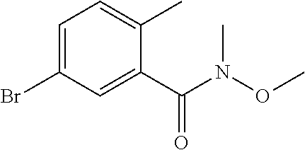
C1=C(Br)C=C(C(N(OC)C)=O)C(C)=C1
